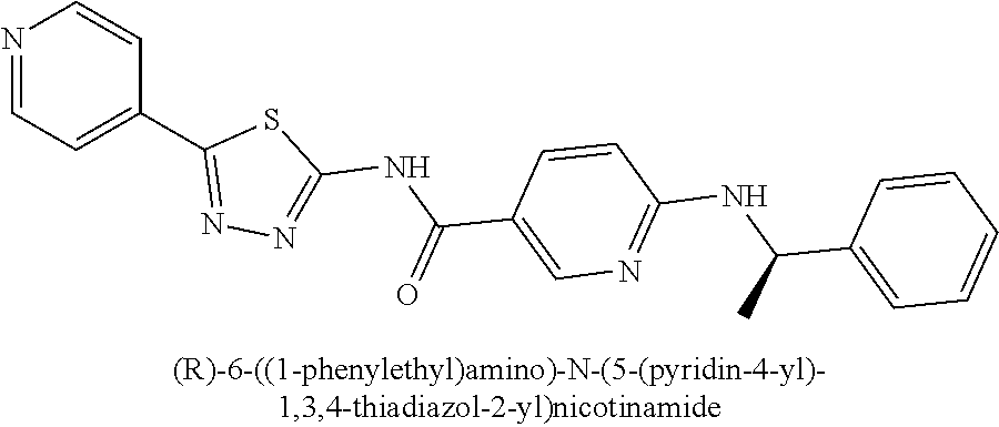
N1=CC=C(C2=NN=C(NC(C3=CN=C(NC(C4=CC=CC=C4)C)C=C3)=O)S2)C=C1
